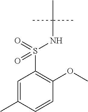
C1=C(C)C=CC(OC)=C1S(=O)(=O)NC(C)(C)C
